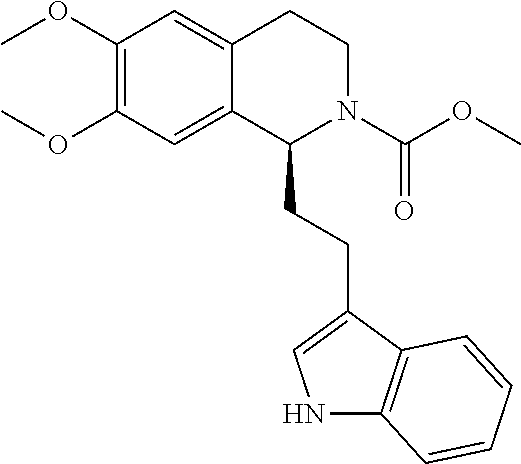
C1(OC)=C(OC)C=C2C(=C1)CCN(C(OC)=O)C2CCC1=CNC2=C1C=CC=C2
